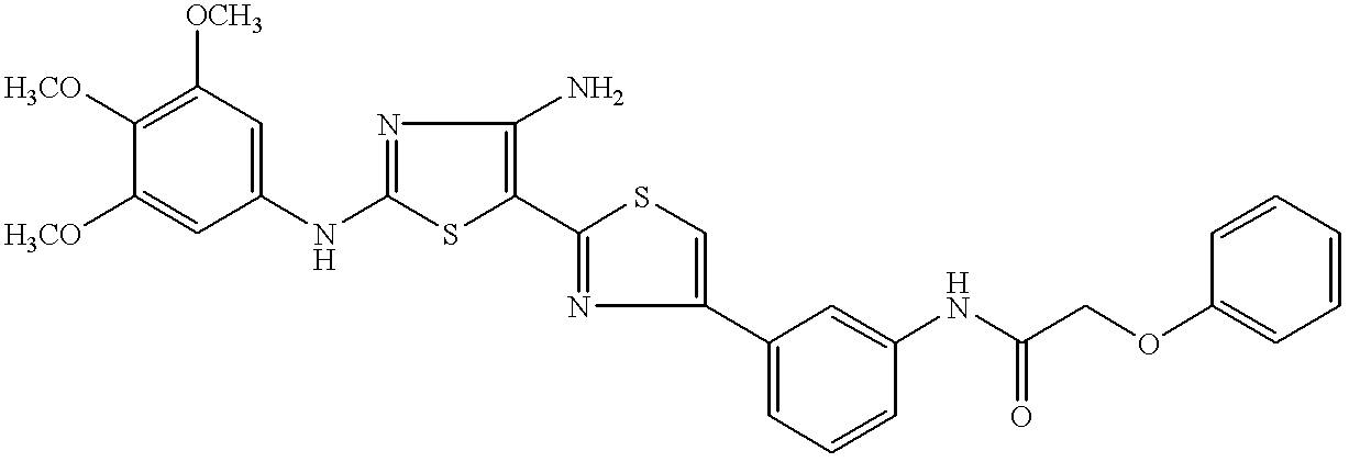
C1=C(NC2=NC(N)=C(C3=NC(C4=CC=CC(NC(COC5=CC=CC=C5)=O)=C4)=CS3)S2)C=C([H3CO])C([H3CO])=C1[OCH3]
